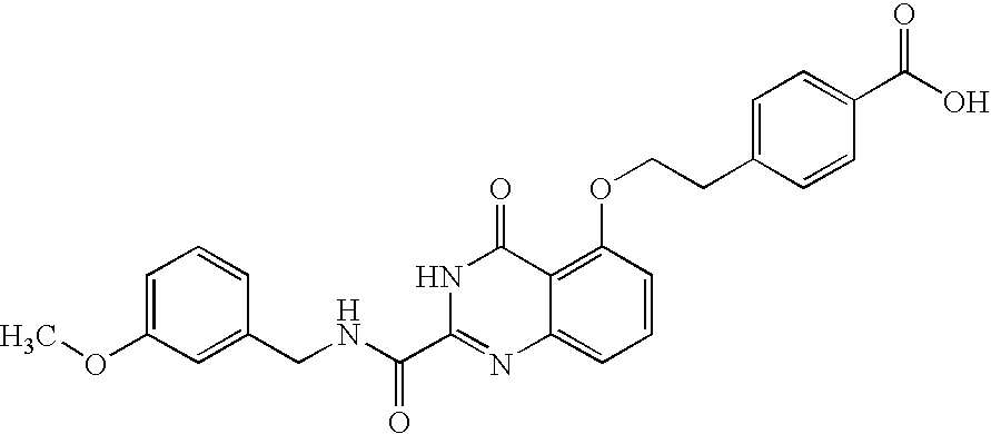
C1(CNC(C2=NC3=CC=CC(OCCC4=CC=C(C(O)=O)C=C4)=C3C(=O)N2)=O)=CC(OC)=CC=C1
